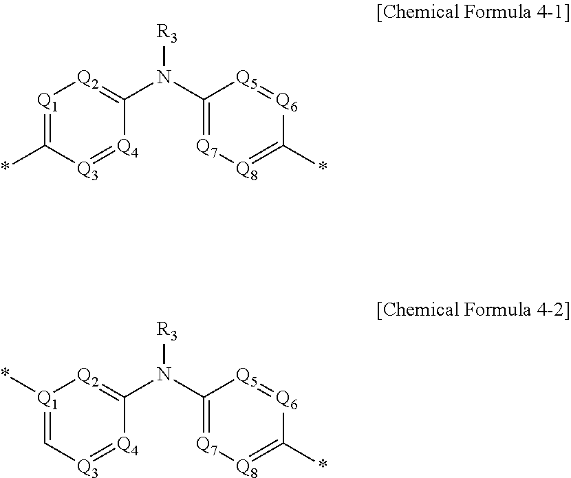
[Q1]1=C(*)[Q3]=[Q4]C(N(C2=[Q7][Q8]=C(*)[Q6]=[Q5]2)[R3])=[Q2]1.[Q1]1(*)=C[Q3]=[Q4]C(N(C2=[Q7][Q8]=C(*)[Q6]=[Q5]2)[R3])=[Q2]1
